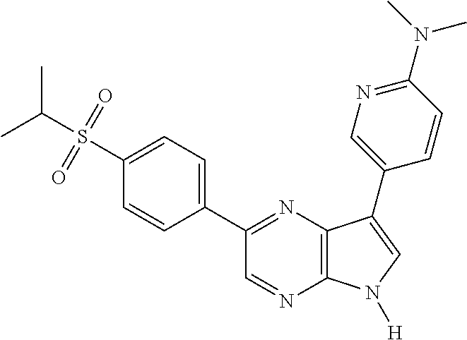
CC(S(=O)(=O)C1=CC=C(C2=NC3=C(N=C2)N([H])C=C3C2=CN=C(N(C)C)C=C2)C=C1)C
